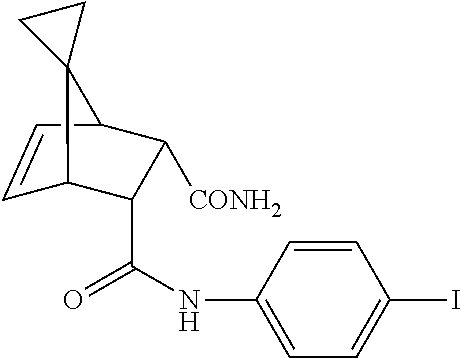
C1=CC2C([CONH2])C(C(=O)NC3=CC=C(I)C=C3)C1C21CC1
